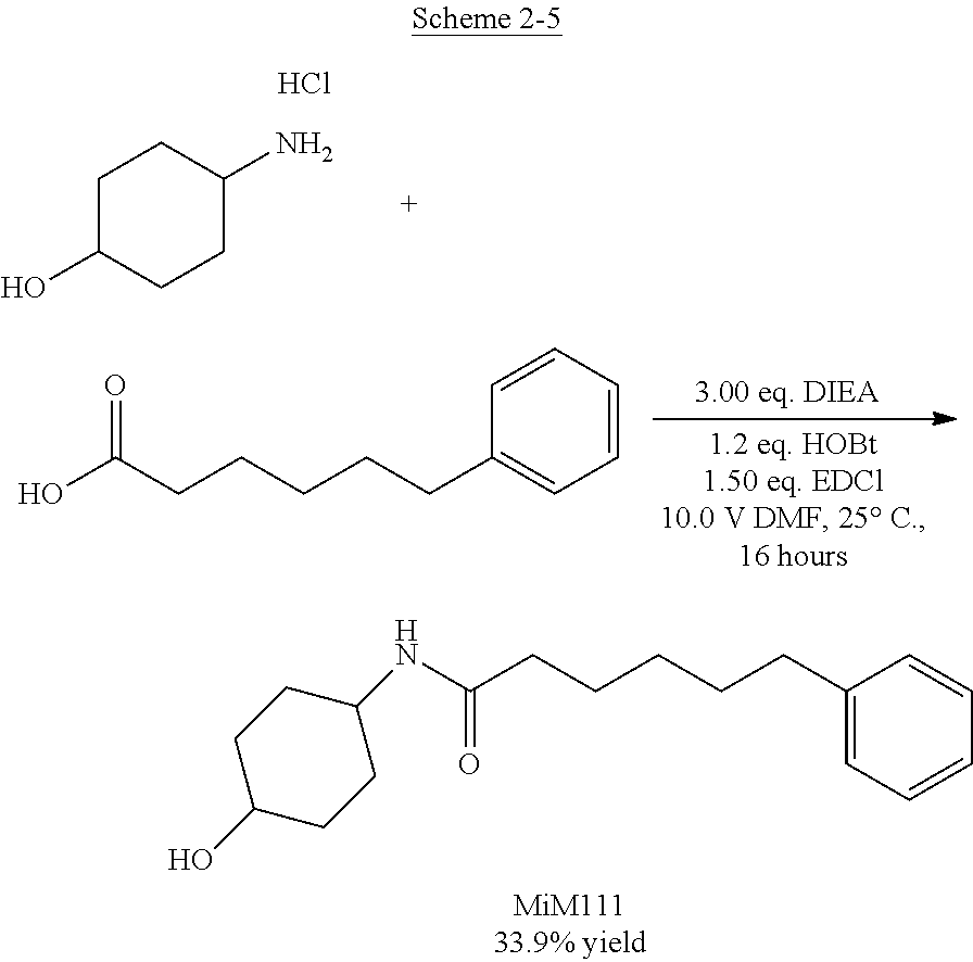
C1C(O)CCC(NC(CCCCCC2=CC=CC=C2)=O)C1.C1C(O)CCC(N)C1.Cl.C1(CCCCCC(O)=O)=CC=CC=C1
